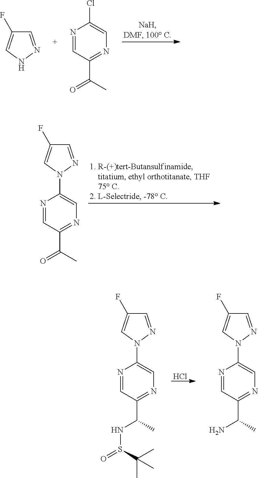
N1=CC(C(C)=O)=NC=C1N1N=CC(F)=C1.C1=NNC=C1F.N1=CC(C(C)=O)=NC=C1Cl.Cl.N1=CC(C(C)N)=NC=C1N1N=CC(F)=C1.N1=CC(C(C)NS(=O)C(C)(C)C)=NC=C1N1N=CC(F)=C1
